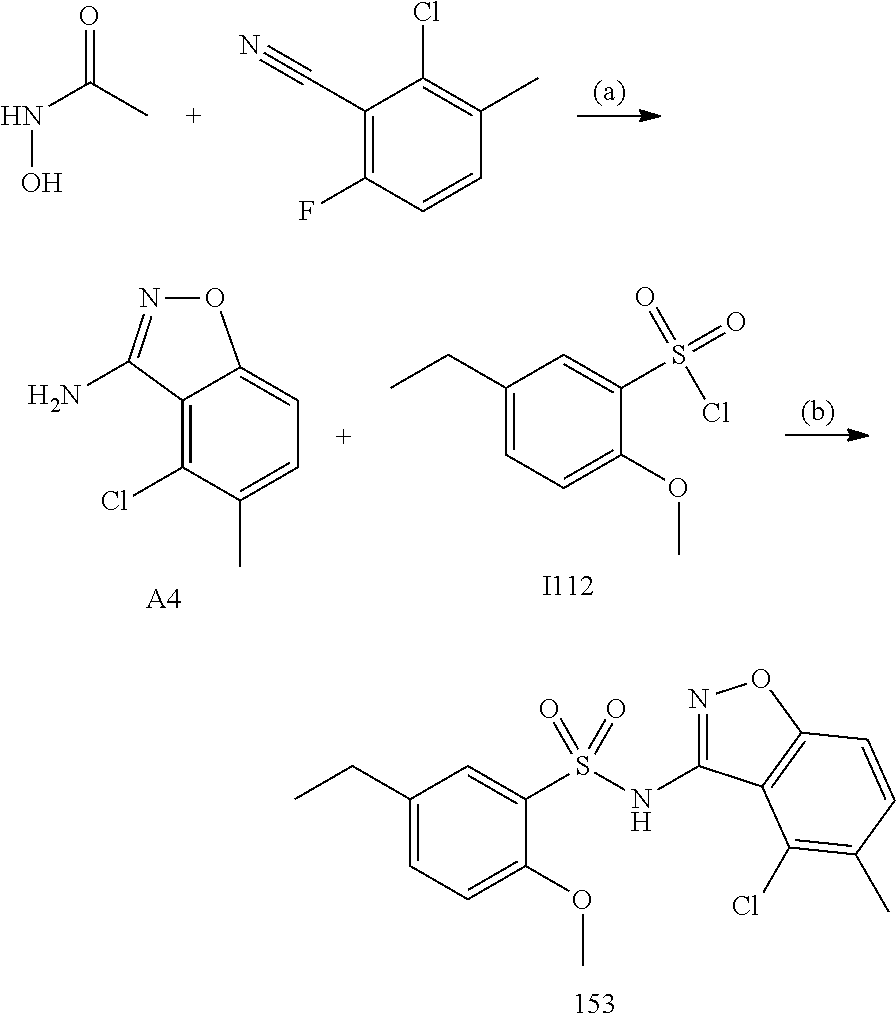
ONC(C)=O.C1(C#N)=C(F)C=CC(C)=C1Cl.C1=C(CC)C=C(S(NC2=NOC3=C2C(Cl)=C(C)C=C3)(=O)=O)C(OC)=C1.C1(Cl)=C2C(=CC=C1C)ON=C2N.[A4].C1=C(CC)C=C(S(Cl)(=O)=O)C(OC)=C1.[I112]
